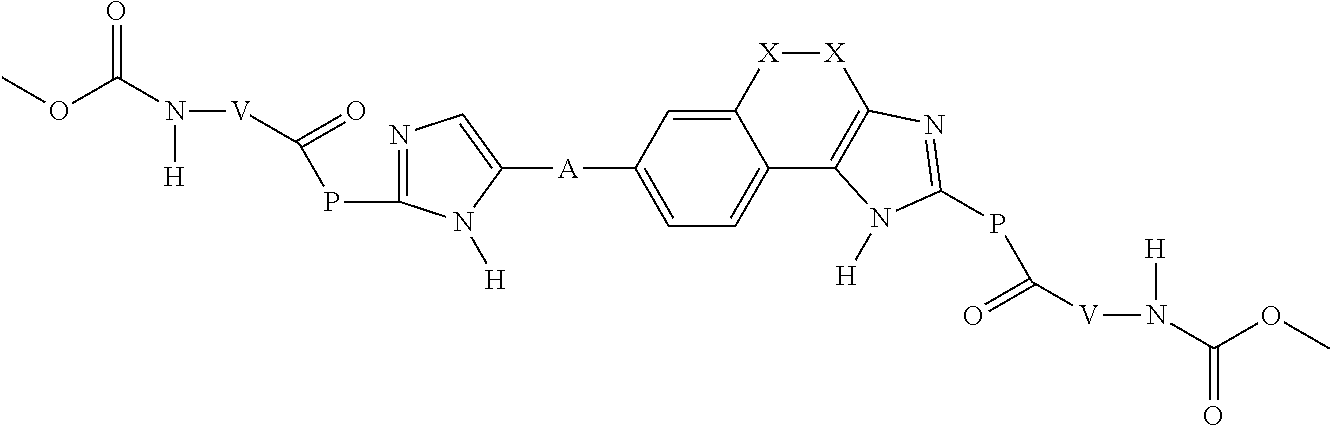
C12=CC([A]C3=CN=C(PC(=O)[V]N([H])C(=O)OC)N3[H])=CC=C1C1=C([X][X]2)N=C(PC(=O)[V]N([H])C(=O)OC)N1[H]
